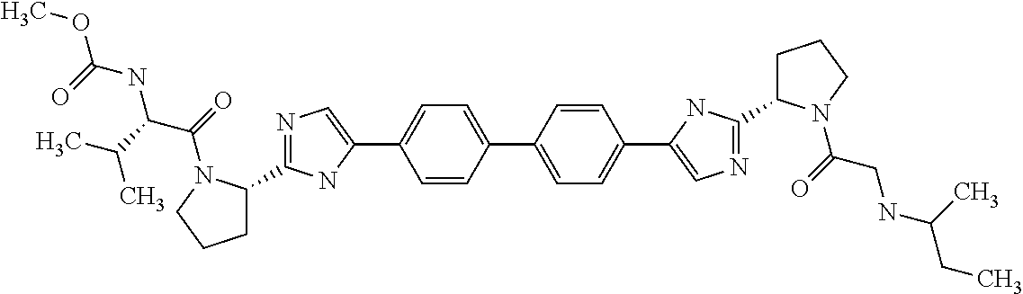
C1=CC(C2=CC=C(C3=CN=C(C4CCCN4C(CNC(CC)C)=O)N3)C=C2)=CC=C1C1=CN=C(C2CCCN2C(C(NC(OC)=O)C(C)C)=O)N1
